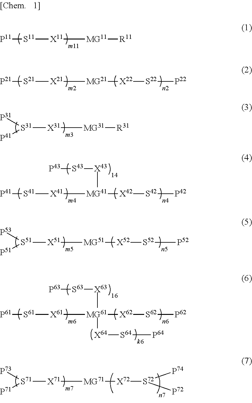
[P11][S11][X11][MG11][R11].[P21][S21][X21][MG21][X22][S22][P22].[S31]([X31][MG31][R31])([P31])[P41].[P41][S41][X41][MG41]([X42][S42][P42])[X43][S43][P43].[S51]([X51][MG51][X52][S52][P52])([P53])[P51].[P61][S61][X61][MG61]([X62][S62][P62])([X63][S63][P63])[X64][S64][P64].[S71]([X71][MG71][X72][S72]([P74])[P72])([P73])[P71]
